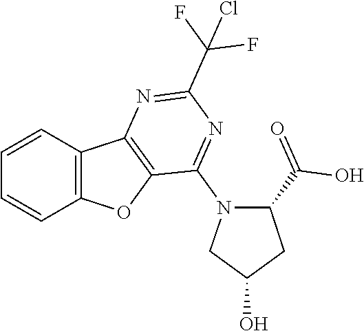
C1=CC2=C(C=C1)OC1=C2N=C(C(F)(F)Cl)N=C1N1C(C(O)=O)CC(O)C1
